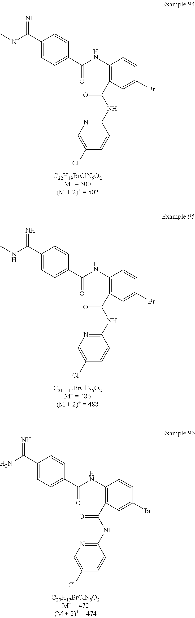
C1(NC(=O)C2=C(NC(=O)C3=CC=C(C(=N)N(C)C)C=C3)C=CC(Br)=C2)=NC=C(Cl)C=C1.C1(NC(=O)C2=C(NC(=O)C3=CC=C(C(=N)NC)C=C3)C=CC(Br)=C2)=NC=C(Cl)C=C1.C1(NC(=O)C2=C(NC(=O)C3=CC=C(C(=N)N)C=C3)C=CC(Br)=C2)=NC=C(Cl)C=C1
